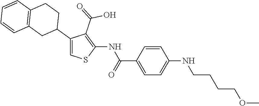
C1=CC(C(=O)NC2=C(C(=O)O)C(C3CCC4=C(C3)C=CC=C4)=CS2)=CC=C1NCCCCOC
